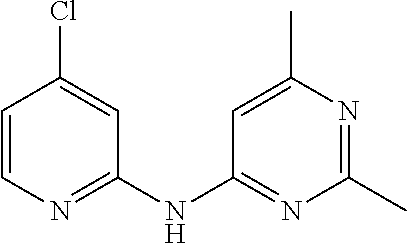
C1=C(Cl)C=CN=C1NC1=NC(C)=NC(C)=C1
